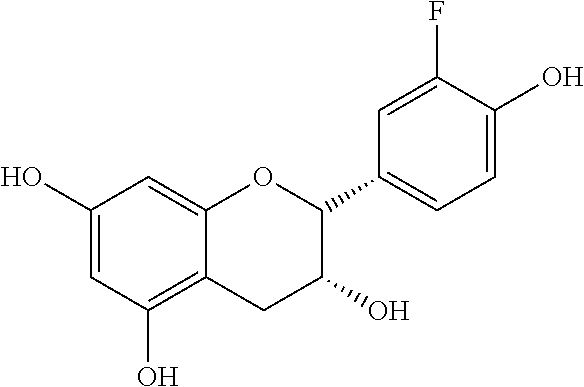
C1=C(O)C=C2C(=C1O)CC(O)C(C1=CC=C(O)C(F)=C1)O2
